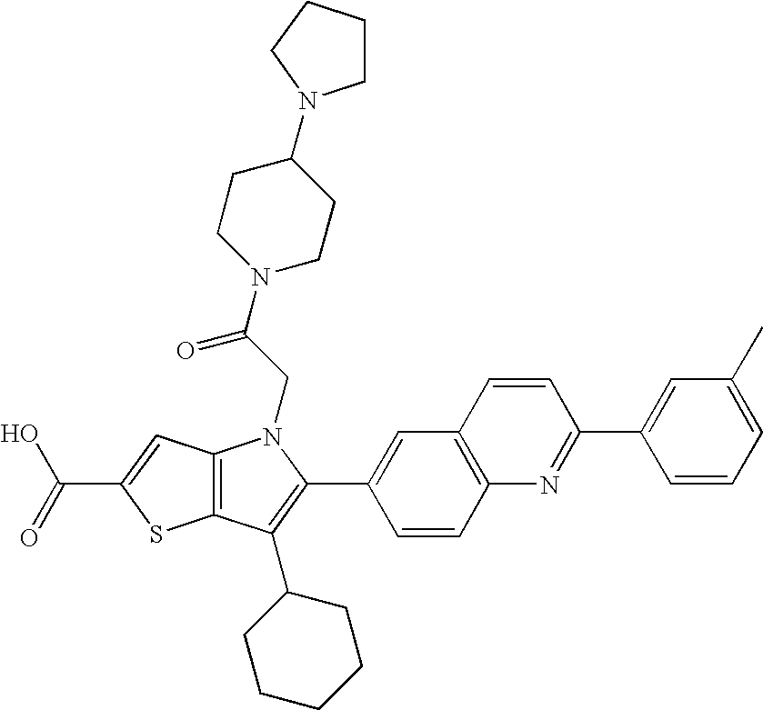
C(C1=CC2=C(S1)C(C1CCCCC1)=C(C1=CC3=C(C=C1)N=C(C1=CC(C)=CC=C1)C=C3)N2CC(=O)N1CCC(N2CCCC2)CC1)(=O)O
